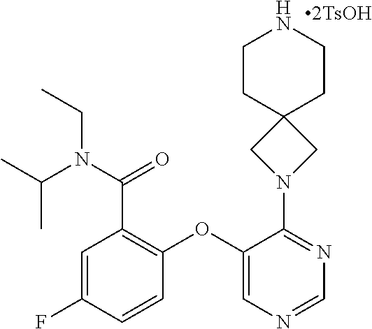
C1=C(F)C=CC(OC2=CN=CN=C2N2CC3(C2)CCNCC3)=C1C(=O)N(CC)C(C)C.[2TsOH]
